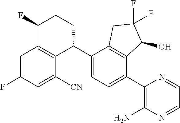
C1=C(F)C=C([CN])C2=C1C(F)CCC2C1=CC=C(C2=C(N)N=CC=N2)C2=C1CC(F)(F)C2O
